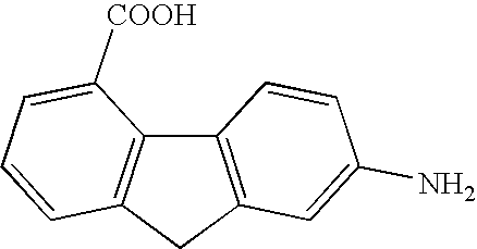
C12=C(CC3=C1C([COOH])=CC=C3)C=C(N)C=C2
